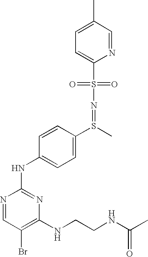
C1=C(C)C=NC(S(N=S(C2=CC=C(NC3=NC(NCCNC(C)=O)=C(Br)C=N3)C=C2)C)(=O)=O)=C1
